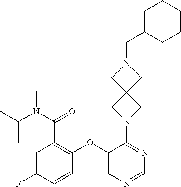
C1=C(F)C=CC(OC2=CN=CN=C2N2CC3(C2)CN(CC2CCCCC2)C3)=C1C(=O)N(C(C)C)C
